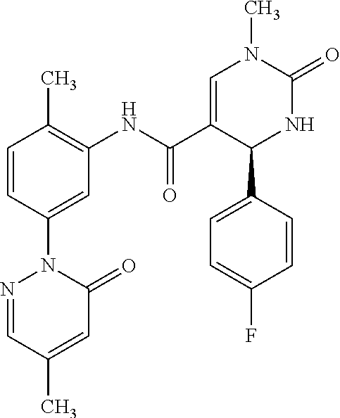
C1=CC(C)=C(NC(C2=CN(C)C(=O)NC2C2=CC=C(F)C=C2)=O)C=C1N1N=CC(C)=CC1=O
